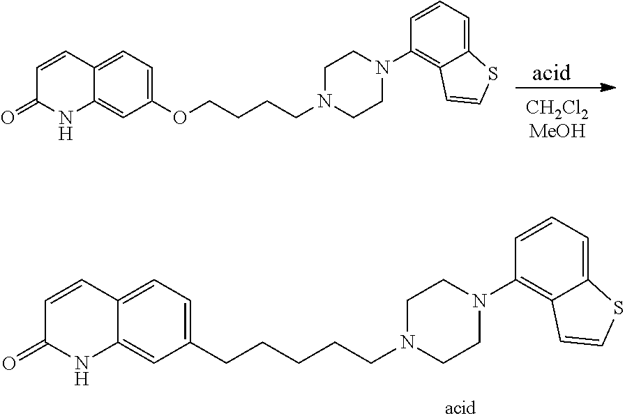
[CH2Cl2MeOH].C1=CC2=CC=C(OCCCCN3CCN(C4=C5C(=CC=C4)SC=C5)CC3)C=C2NC1=O.C1=CC2=CC=C(CCCCCN3CCN(C4=C5C(=CC=C4)SC=C5)CC3)C=C2NC1=O
